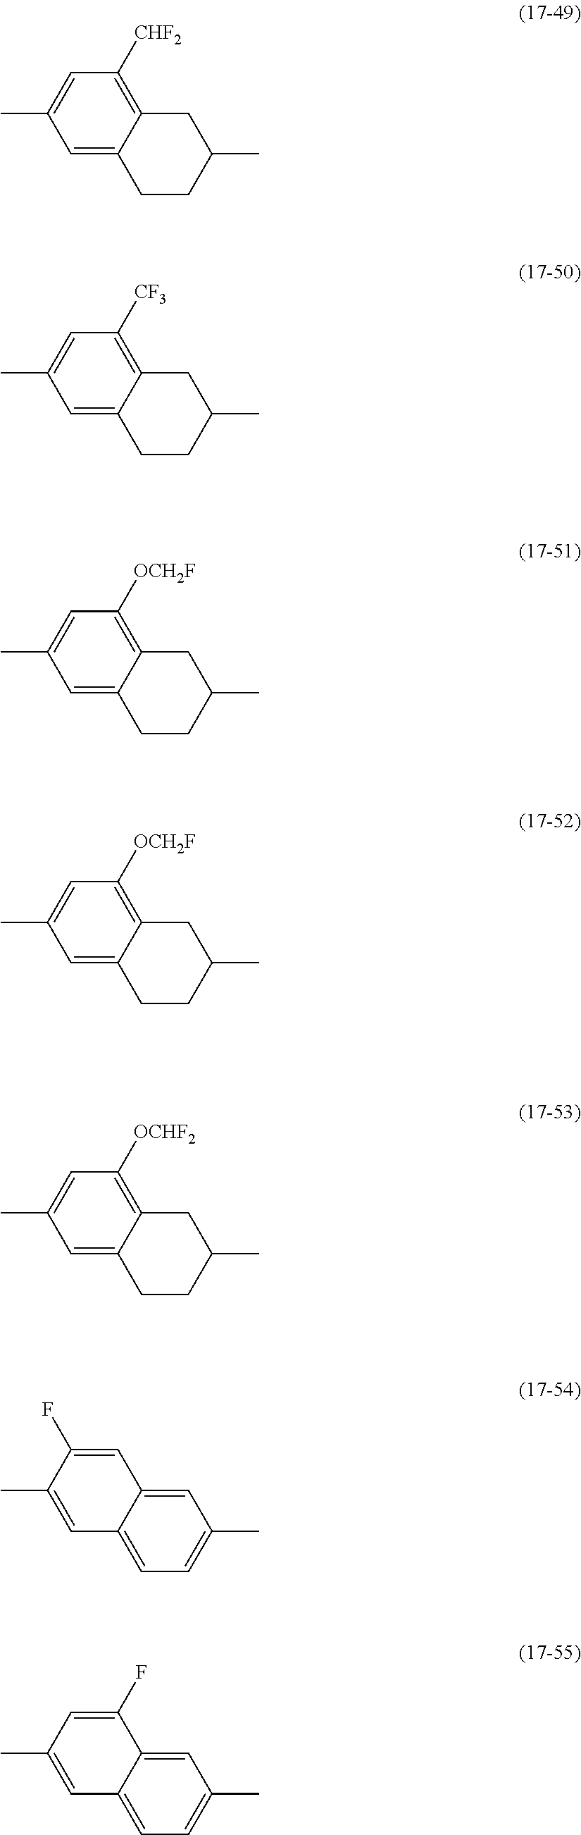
C1C2=C([CHF2])C=C(C)C=C2CCC1C.C1C2=C([CF3])C=C(C)C=C2CCC1C.C1C2=C([OCH2F])C=C(C)C=C2CCC1C.C1C2=C([OCH2F])C=C(C)C=C2CCC1C.C1C2=C([OCHF2])C=C(C)C=C2CCC1C.C1=C2C(=CC=C1C)C=C(C)C(F)=C2.C1=C2C(=CC=C1C)C=C(C)C=C2F
